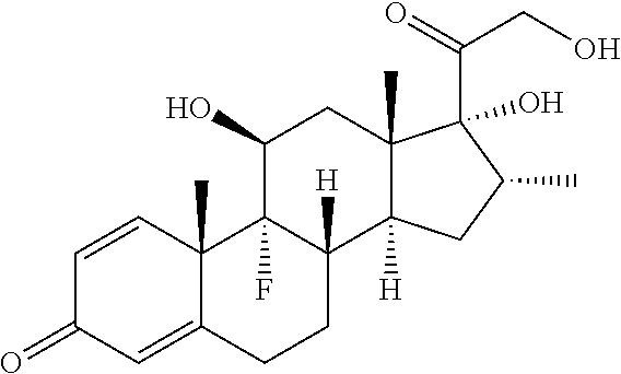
C12(C)C(=CC(=O)C=C1)CCC1([H])C2(F)C(O)CC2(C)C1([H])CC(C)C2(C(=O)CO)O
